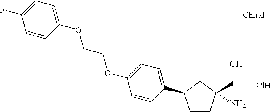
C1CC(CO)(N)CC1C1=CC=C(OCCOC2=CC=C(F)C=C2)C=C1.Cl
